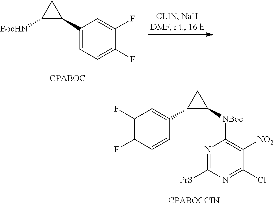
N1=C([PrS])N=C(Cl)C([NO2])=C1[NBoc]C1CC1C1=CC(F)=C(F)C=C1.C1(C2CC2[BocHN])=CC=C(F)C(F)=C1
